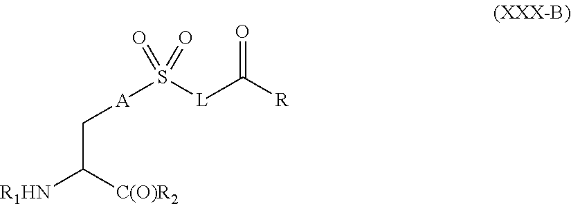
C(C([R1HN])[C(O)R2])[A]S([L]C([R])=O)(=O)=O
